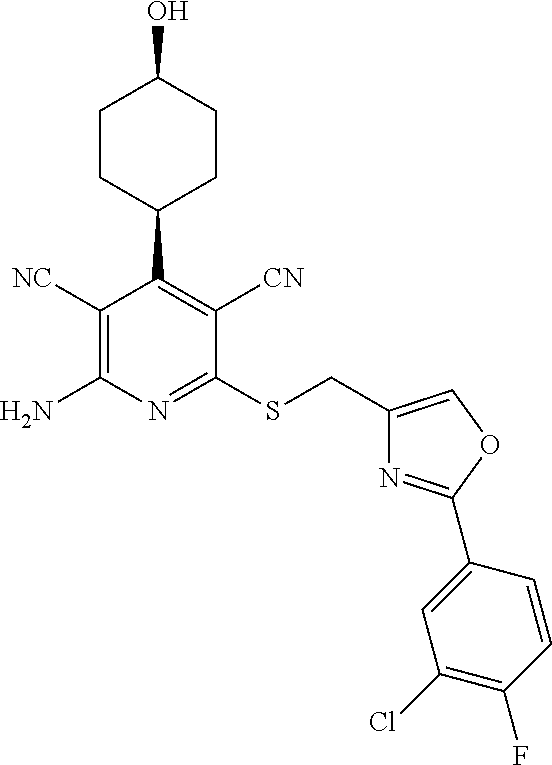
C1([NC])=C(N)N=C(SCC2=COC(C3=CC(Cl)=C(F)C=C3)=N2)C([CN])=C1C1CCC(O)CC1
